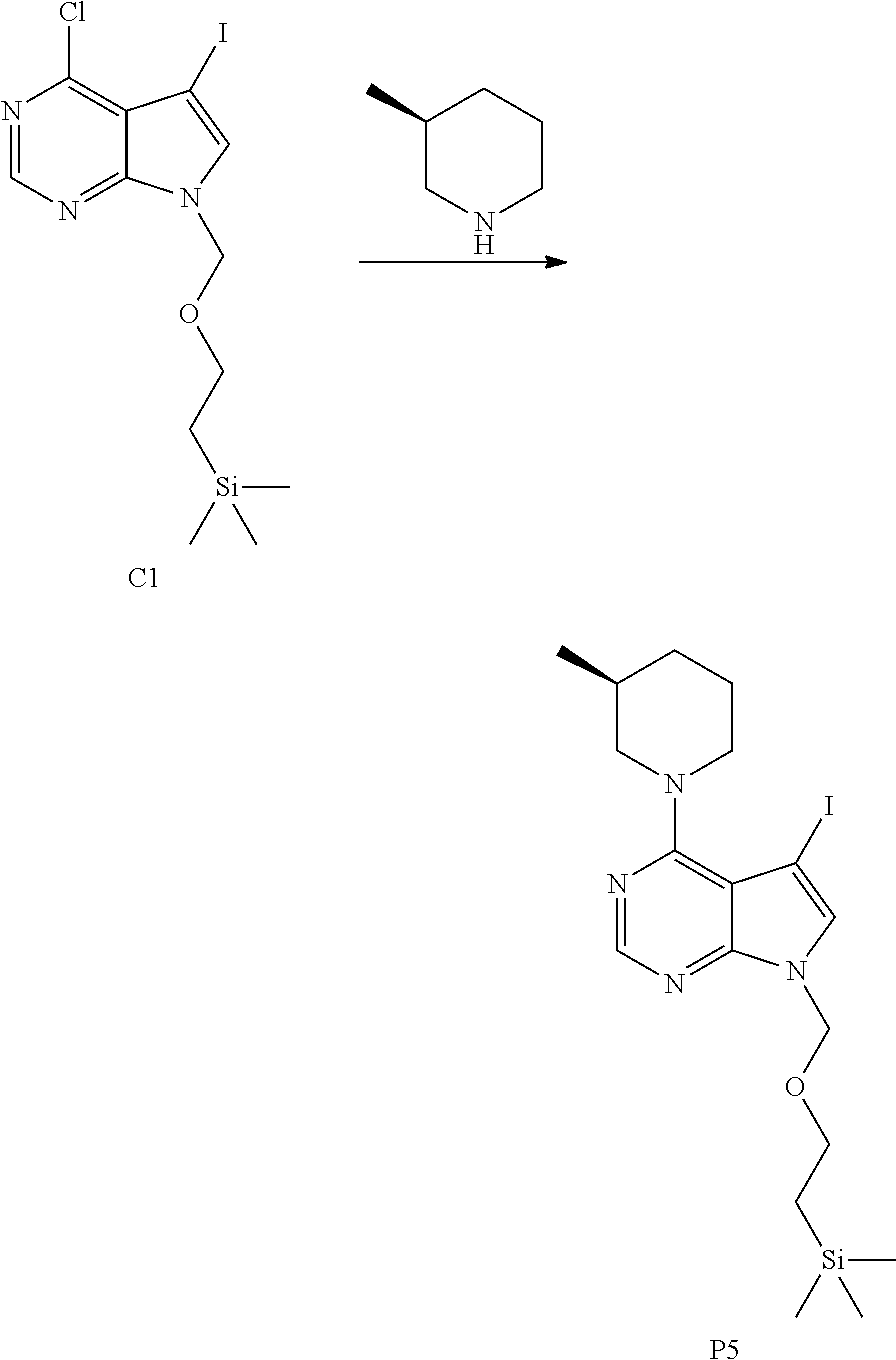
N1=CN=C2C(=C1Cl)C(I)=CN2COCC[Si](C)(C)C.[C1].C1(C)CNCCC1.N1=CN=C2C(=C1N1CCCC(C)C1)C(I)=CN2COCC[Si](C)(C)C.[P5]
